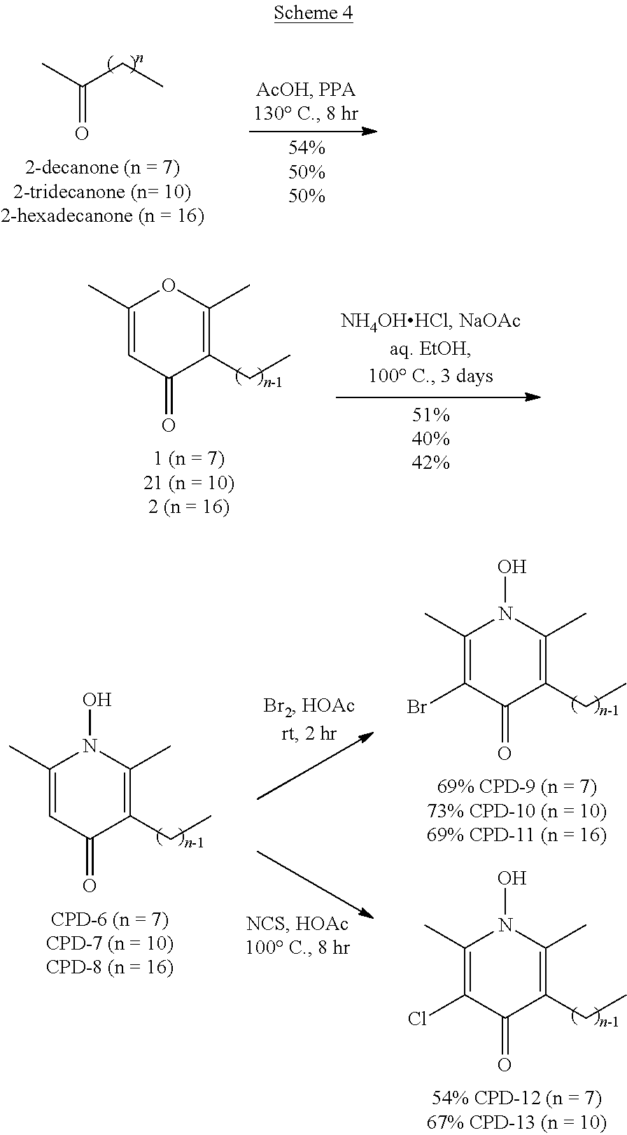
C(=O)(C)CC.C1(C)=CC(=O)C(CC)=C(C)O1.C1(C)=CC(=O)C(CC)=C(C)N1O.C1(C)=C(Br)C(=O)C(CC)=C(C)N1O.C1(C)=C(Cl)C(=O)C(CC)=C(C)N1O
